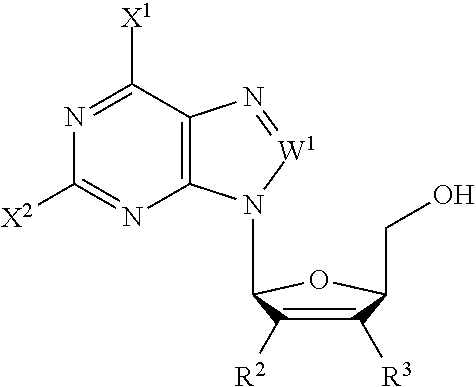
C1([R2])=C([R3])C(CO)OC1N1C2=C(C([X1])=NC([X2])=N2)N=[W1]1
